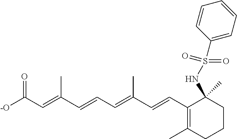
[-O]C(C=C(C=CC=C(C=CC1=C(C)CCCC1(NS(=O)(C1=CC=CC=C1)=O)C)C)C)=O
